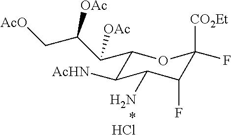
C1(C(C(C[AcO])[OAc])[OAc])C([AcHN])C(N)C(F)C(F)([CO2Et])O1.Cl
